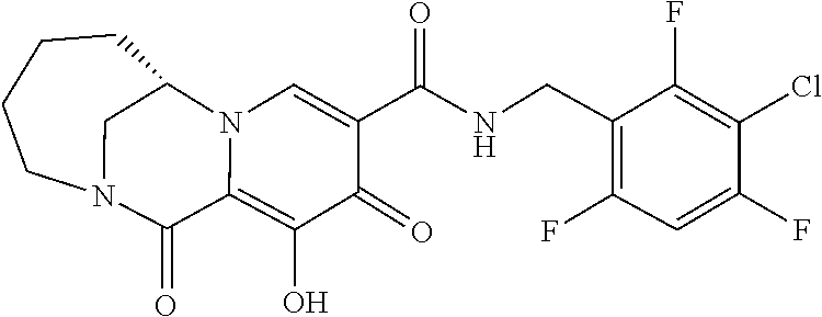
C1(F)=C(CNC(C2=CN3C(=C(O)C2=O)C(=O)N2CC3CCCC2)=O)C(F)=C(Cl)C(F)=C1
